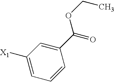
C1=C([X1])C=C(C(OCC)=O)C=C1
